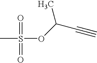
S(OC(C#C)C)(C)(=O)=O
